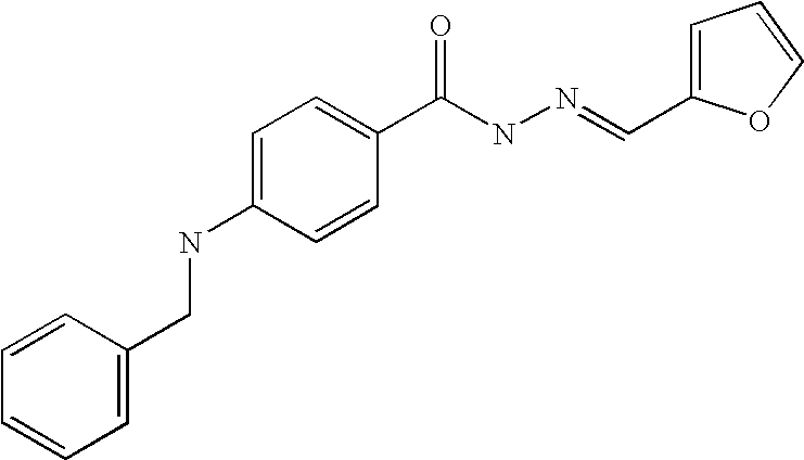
C1=CC=C(CNC2=CC=C(C(NN=CC3=CC=CO3)=O)C=C2)C=C1
